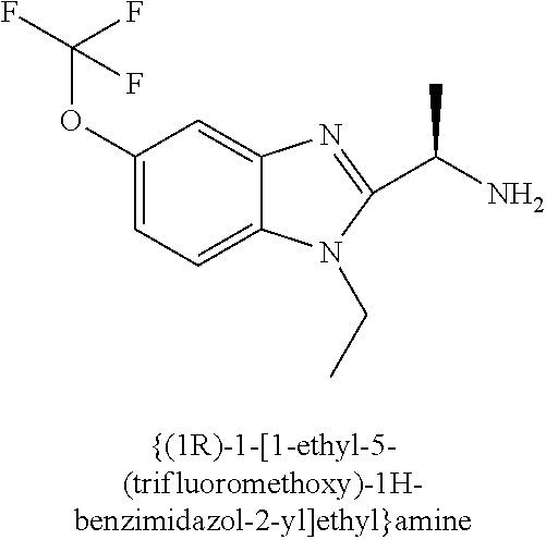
C1(OC(F)(F)F)=CC=C2C(=C1)N=C(C(C)N)N2CC
